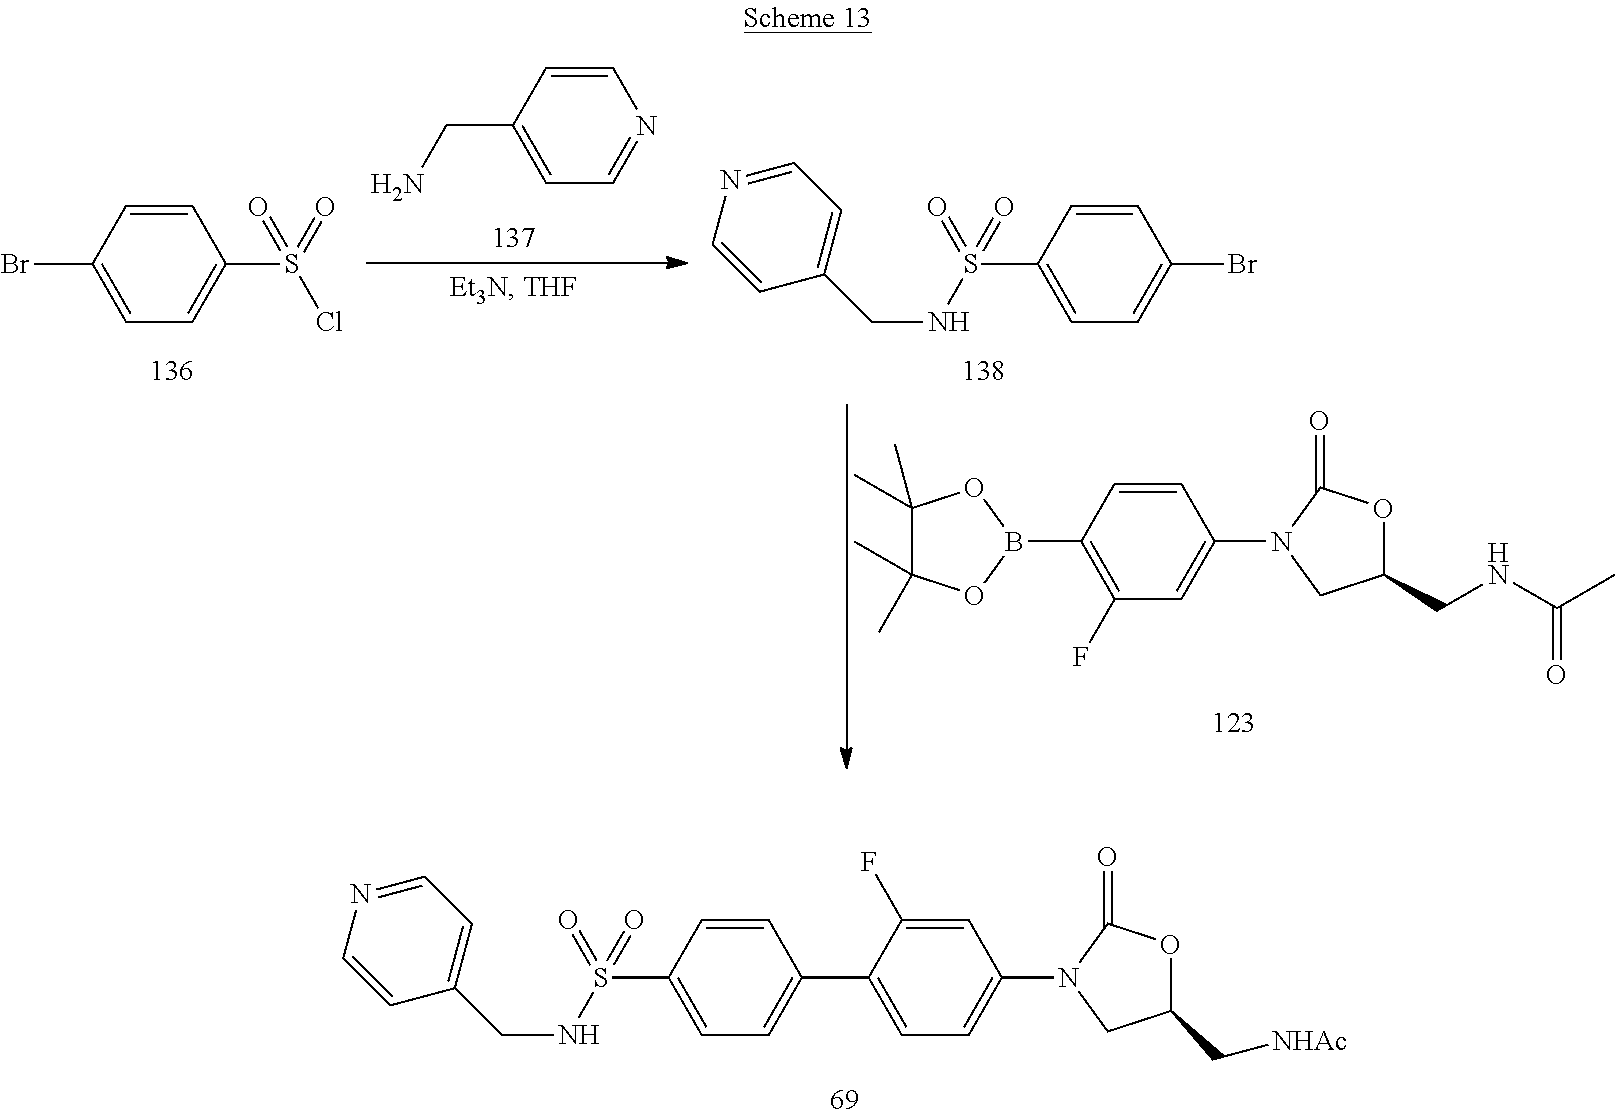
C1=C(F)C(C2=CC=C(S(NCC3=CC=NC=C3)(=O)=O)C=C2)=CC=C1N1CC(C[NHAc])OC1=O.C1=CC(B2OC(C)(C)C(C)(C)O2)=C(F)C=C1N1CC(CNC(C)=O)OC1=O.C1=CC(CN)=CC=N1.C1=CC(Br)=CC=C1S(=O)(Cl)=O.C1=CC(S(NCC2=CC=NC=C2)(=O)=O)=CC=C1Br
